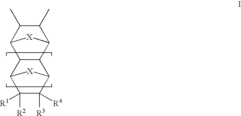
C12C(C3C(C)C(C)C1[X]3)C1C([R3])([R4])C([R2])([R1])C2[X]1
